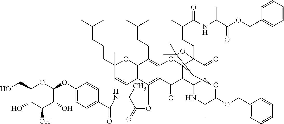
C1(O)C(CO)OC(OC2=CC=C(C(=O)NC(C(OC3=C4C(=C(CC=C(C)C)C5=C3C=CC(C)(CCC=C(C)C)O5)OC35C(C4=O)C(NC(C)C(OCC4=CC=CC=C4)=O)C4C(=O)C3(CC=C(C)C(=O)NC(C(=O)OCC3=CC=CC=C3)C)OC(C)(C)C5C4)=O)C)C=C2)C(O)C1O
